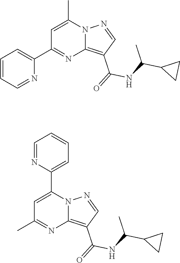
C12=C(C(=O)NC(C3CC3)C)C=NN1C(C)=CC(C1=CC=CC=N1)=N2.C12=C(C(=O)NC(C3CC3)C)C=NN1C(C1=CC=CC=N1)=CC(C)=N2
